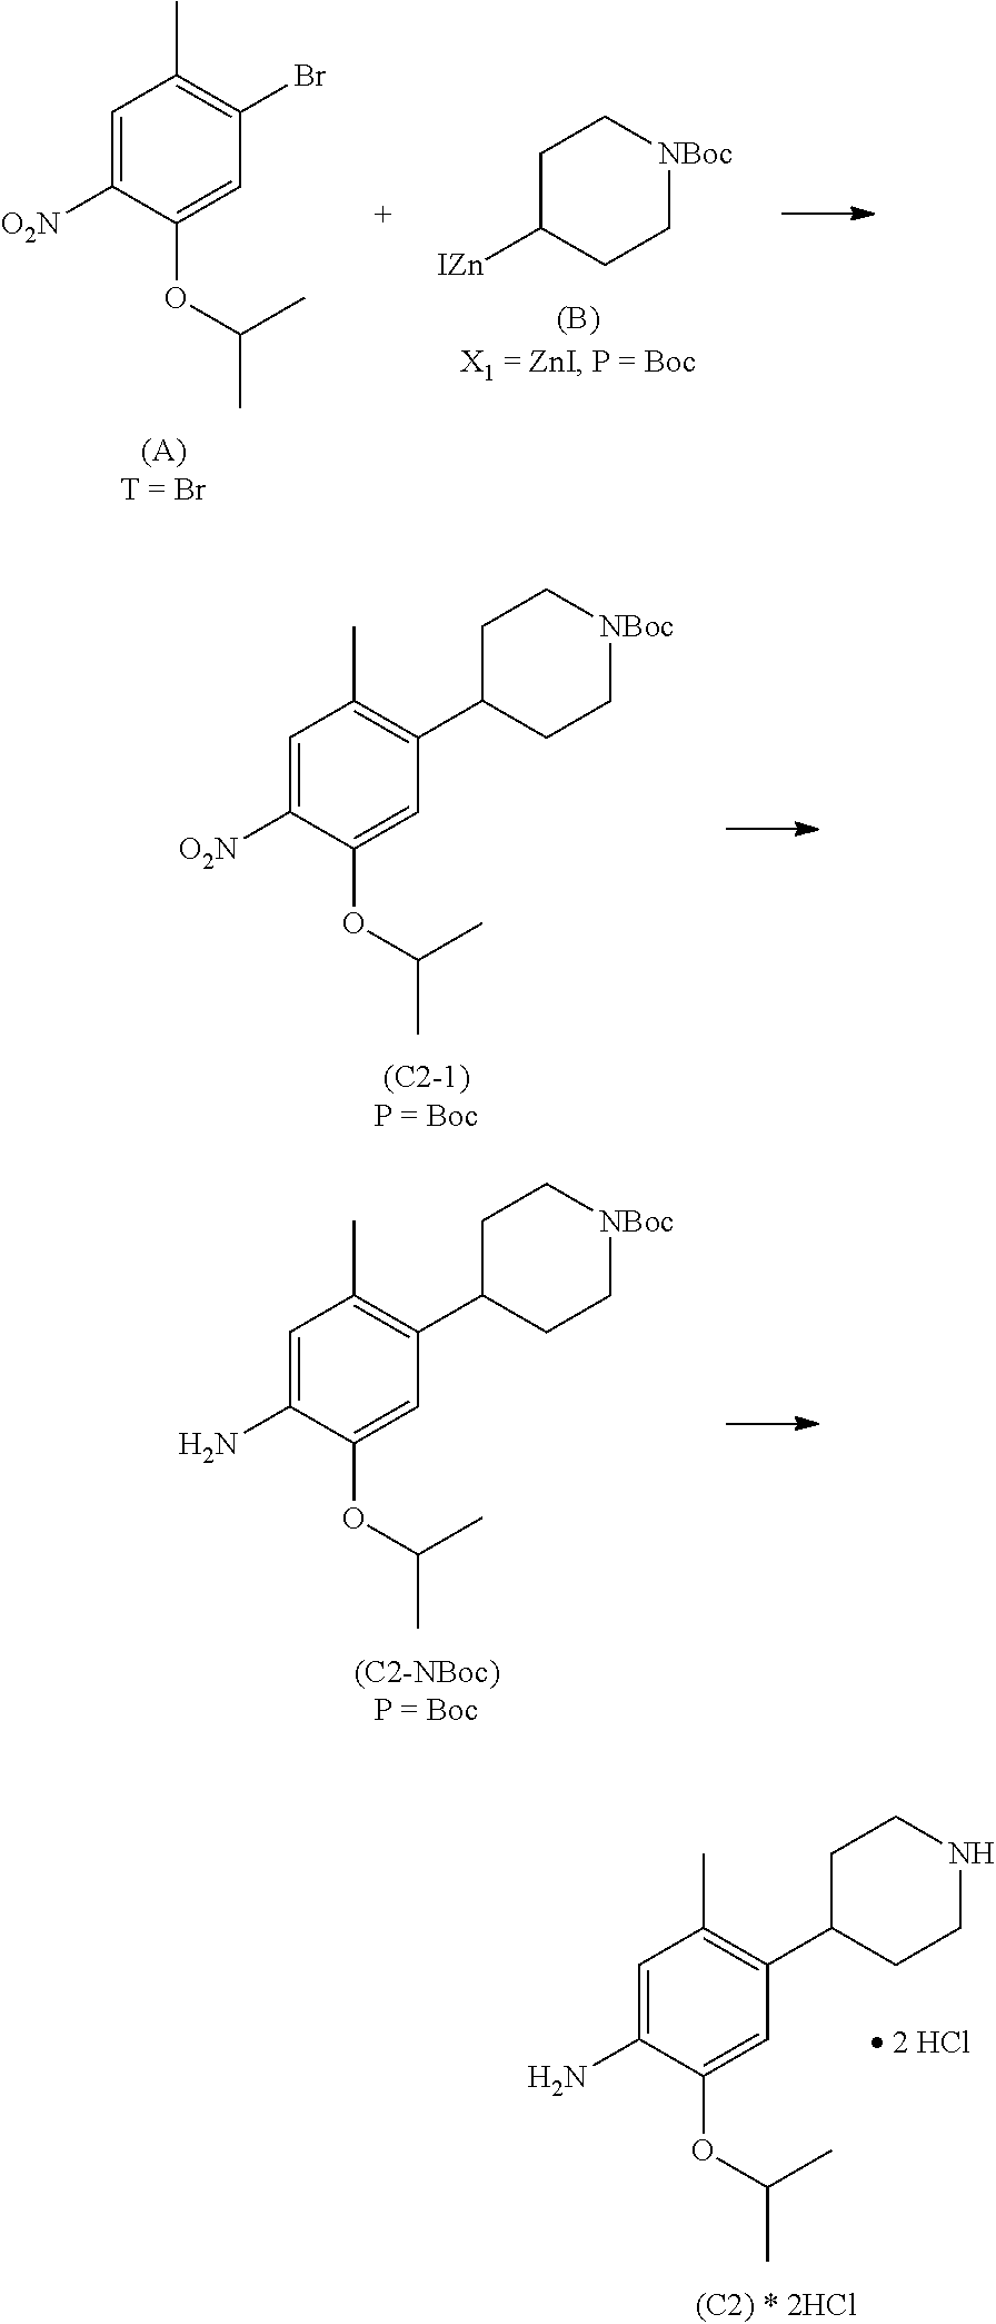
C1=C([O2N])C(OC(C)C)=CC(C2CC[NBoc]CC2)=C1C.C1=C(N)C(OC(C)C)=CC(C2CC[NBoc]CC2)=C1C.C1=C(N)C(OC(C)C)=CC(C2CCNCC2)=C1C.C1C([IZn])CC[NBoc]C1.C1=C([O2N])C(OC(C)C)=CC(Br)=C1C
